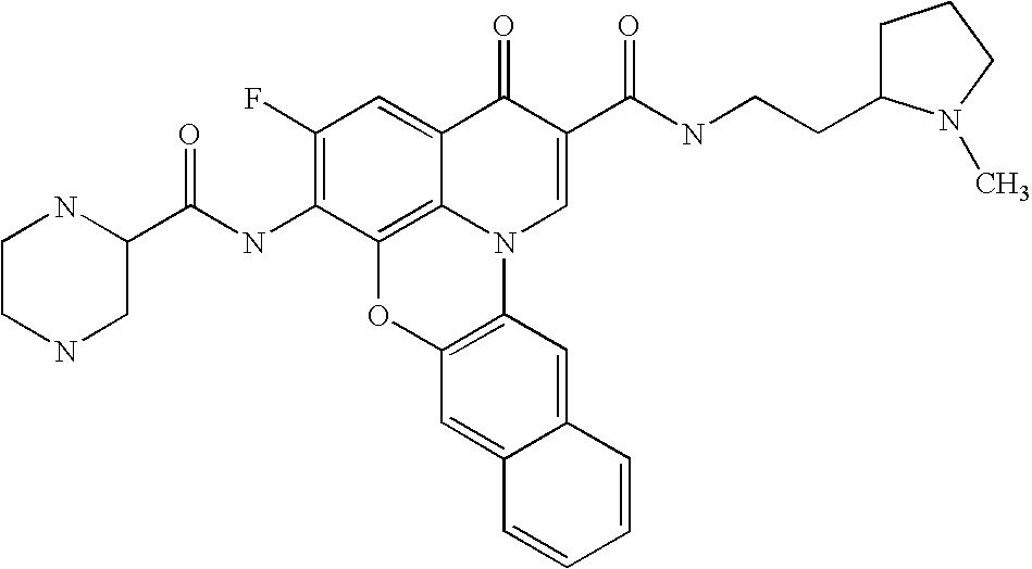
C1(F)=C(NC(C2NCCNC2)=O)C2=C3C(=C1)C(=O)C(C(NCCC1CCCN1C)=O)=CN3C1=C(O2)C=C2C(=C1)C=CC=C2
